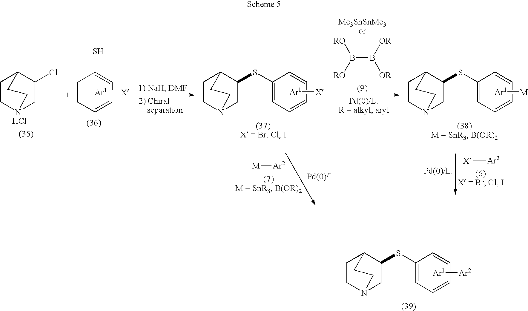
[Ar1][Ar2].C1CN2CC(SC3=CC=CC=C3)C1CC2.[Ar1][X].C1=CC(S)=CC=C1.[Ar1][M].C1CN2CC(SC3=CC=CC=C3)C1CC2.[Ar1][X].C1CN2CC(SC3=CC=CC=C3)C1CC2.C1CN2CC(Cl)C1CC2.[X][Ar2].Cl.B(B([OR])[OR])([RO])[RO].[M][Ar2]
